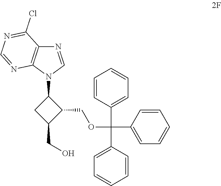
N1=CN(C2CC(CO)C2COC(C2=CC=CC=C2)(C2=CC=CC=C2)C2=CC=CC=C2)C2=C1C(Cl)=NC=N2
